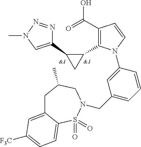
C1C2=CC([F3C])=CC=C2S(=O)(=O)N(CC2=CC=CC(N3C(C4C(C5=CN(C)N=N5)C4)=C(C(=O)O)C=C3)=C2)CC1C
